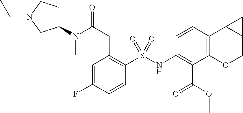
C1(NS(C2=C(CC(N(C3CCN(CC)C3)C)=O)C=C(F)C=C2)(=O)=O)=C(C(=O)OC)C2=C(C=C1)C1C(CO2)C1
